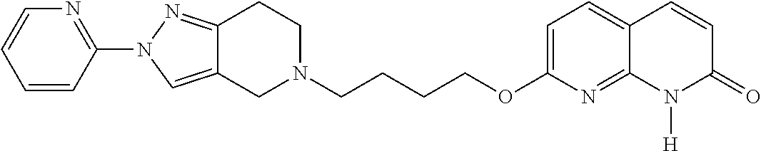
C12=CN(C3=NC=CC=C3)N=C1CCN(CCCCOC1=CC=C3C(=N1)N([H])C(=O)C=C3)C2
